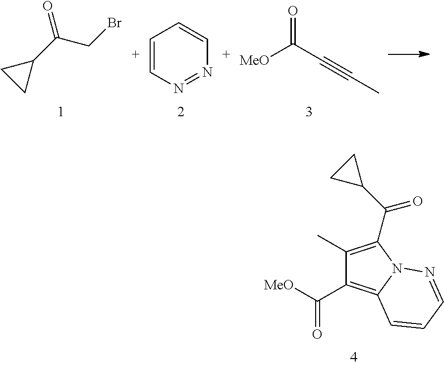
C1(C(=O)CBr)CC1.C1=CN=NC=C1.O=C(C#CC)[MeO].O=C([MeO])C1=C2N(C(C(C3CC3)=O)=C1C)N=CC=C2
